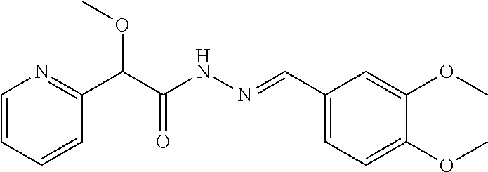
C(C(NN=CC1=CC=C(OC)C(OC)=C1)=O)(OC)C1=NC=CC=C1
